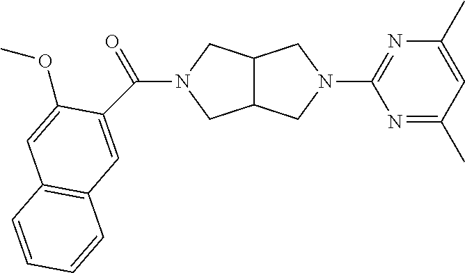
C12C(CN(C3=NC(C)=CC(C)=N3)C1)CN(C(=O)C1=CC3=C(C=C1OC)C=CC=C3)C2
